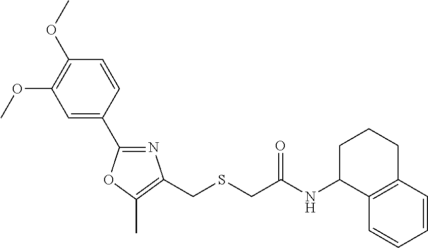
COC1=C(OC)C=C(C2=NC(CSCC(=O)NC3C4=C(CCC3)C=CC=C4)=C(C)O2)C=C1
